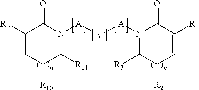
C1([R9])=CC([R10])C([R11])N([A][Y][A]N2C([R3])C([R2])C=C([R1])C2=O)C1=O
